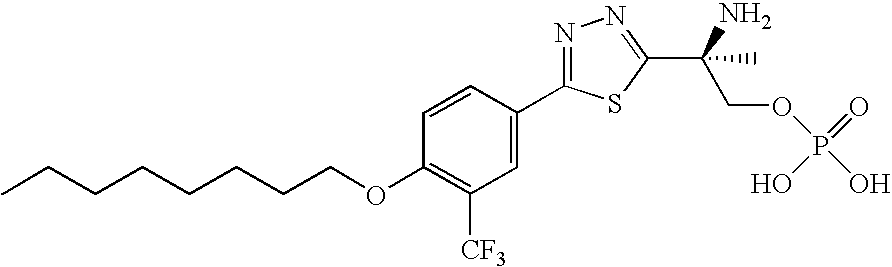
C1=CC(C2=NN=C(C(N)(C)COP(O)(=O)O)S2)=CC([CF3])=C1OCCCCCCCC
